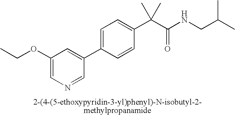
C1(OCC)=CN=CC(C2=CC=C(C(C(NCC(C)C)=O)(C)C)C=C2)=C1
